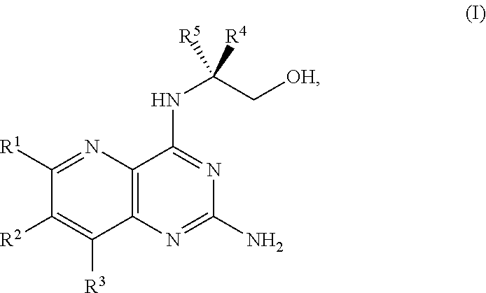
C1([R1])=NC2=C(C([R3])=C1[R2])N=C(N)N=C2NC(C[OH])([R5])[R4]
